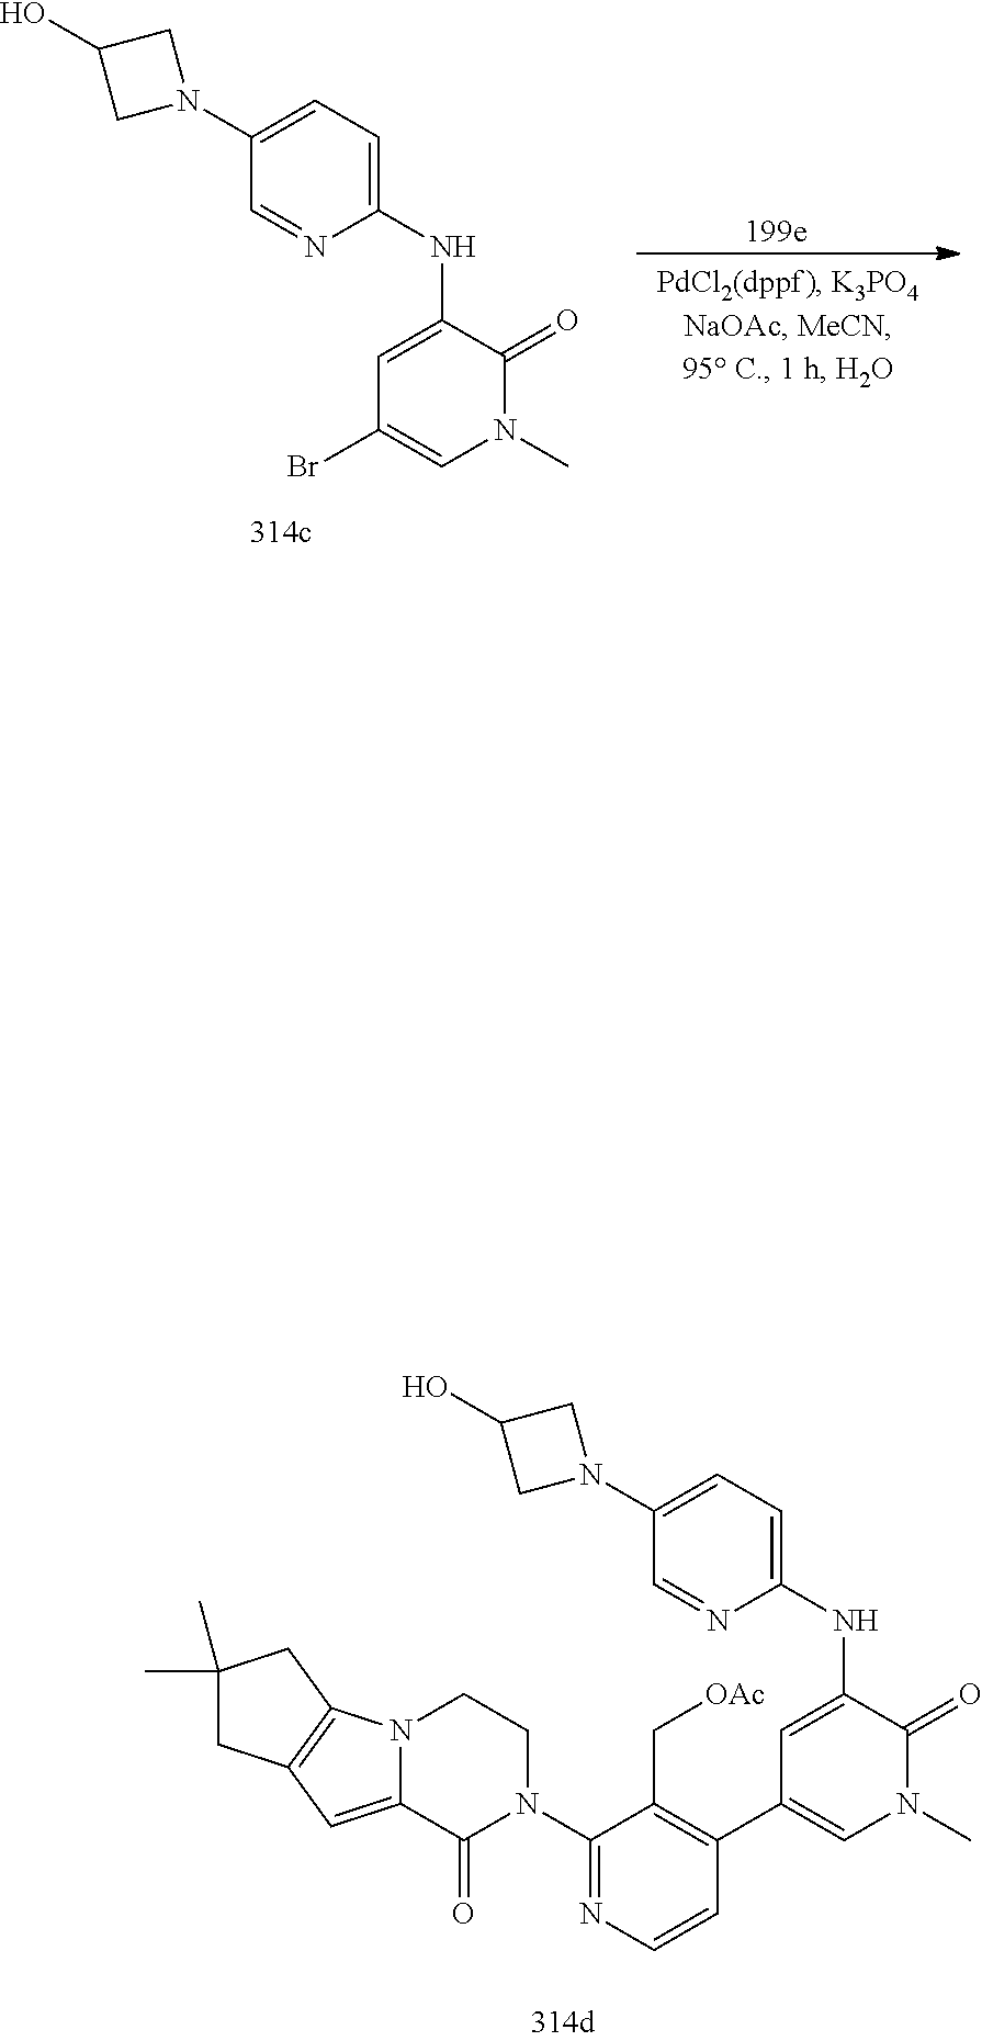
C1(NC2=CC=C(N3CC(O)C3)C=N2)=CC(Br)=CN(C)C1=O.C1(NC2=CC=C(N3CC(O)C3)C=N2)=CC(C2=C(C[OAc])C(N3CCN4C(=CC5=C4CC(C)(C)C5)C3=O)=NC=C2)=CN(C)C1=O
